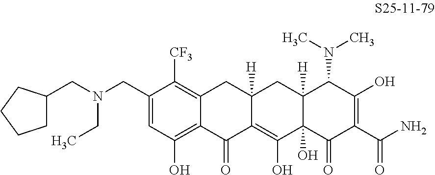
C(N(CC)CC1=CC(O)=C2C(=C1[CF3])CC1([H])C(=C(O)C3(O)C([H])(C1)C(N(C)C)C(O)=C(C(N)=O)C3=O)C2=O)C1CCCC1
